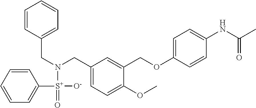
C1(CN(CC2=CC=C(OC)C(COC3=CC=C(NC(C)=O)C=C3)=C2)[S+](C2=CC=CC=C2)([O-])=O)=CC=CC=C1
